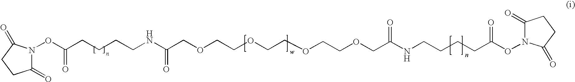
O(C(CCCCNC(COCCOCCOCCOCC(NCCCCC(ON1C(=O)CCC1=O)=O)=O)=O)=O)N1C(=O)CCC1=O
